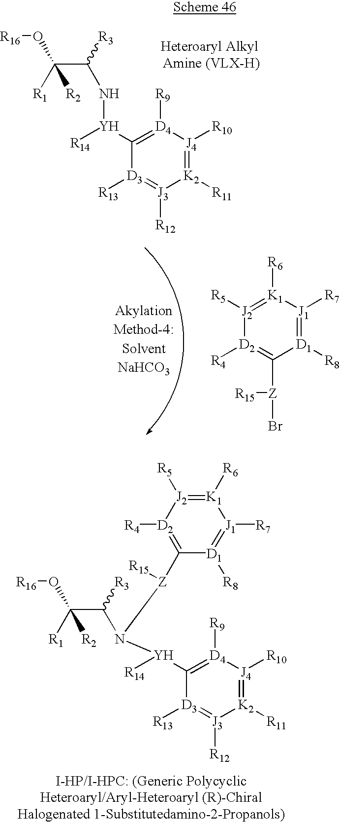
[J2]1([R5])=[K1]([R6])[J1]([R7])=[D1]([R8])C([Z]([R15])Br)=[D2]1[R4].[R1]C(C(N[Y]([R14])C1=[D4]([R9])[J4]([R10])=[K2]([R11])[J3]([R12])=[D3]1[R13])[R3])(O[R16])[R2].[R1]C(C(N([Z](C1=[D2]([R4])[J2]([R5])=[K1]([R6])[J1]([R7])=[D1]1[R8])[R15])[Y]([R14])C1=[D4]([R9])[J4]([R10])=[K2]([R11])[J3]([R12])=[D3]1[R13])[R3])(O[R16])[R2]
